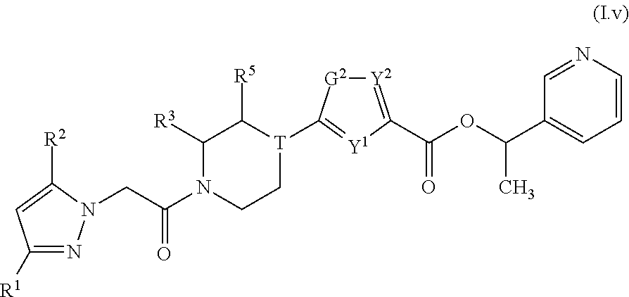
N1=CC(C(OC(C2=[Y2][G2]C([T]3CCN(C(CN4N=C([R1])C=C4[R2])=O)C([R3])C3[R5])=[Y1]2)=O)C)=CC=C1
